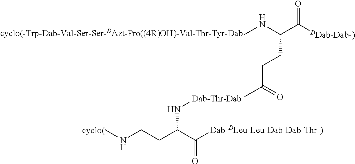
CNCCC(C([Dab-DLeu-Leu-Dab-Dab-Thr-)])=O)N[Dab-Thr-Dab].N(C)C(C([DDab-Dab-)])=O)CCC(C)=O.[cyclo(-Trp-Dab-Val-Ser-Ser-DAzt-Pro((4R)OH)-Val-Thr-Tyr-Dab]
